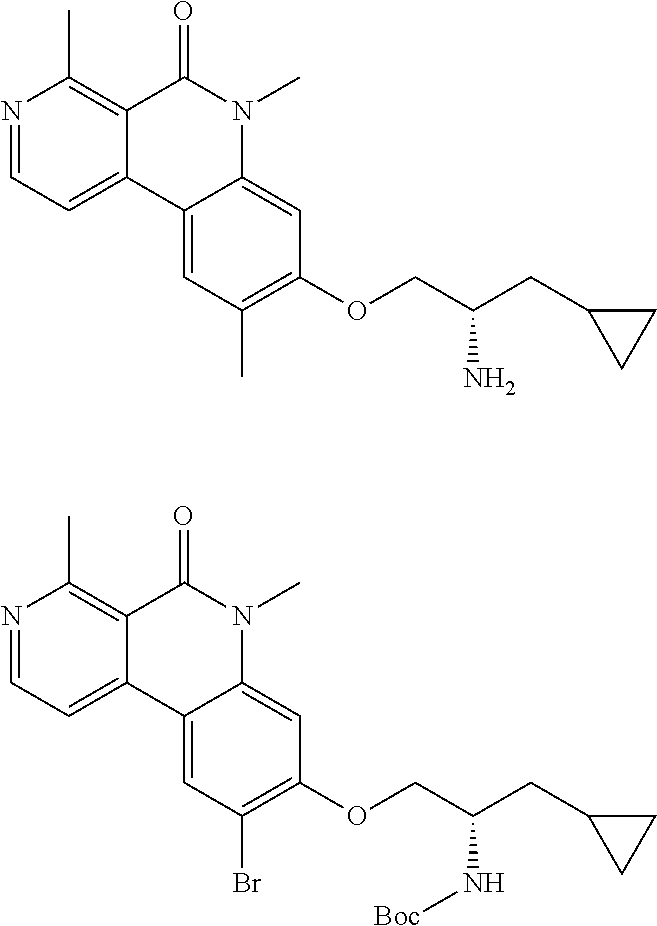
N1=CC=C2C(=C1C)C(=O)N(C)C1=CC(OCC(CC3CC3)N)=C(C)C=C21.N1=CC=C2C(=C1C)C(=O)N(C)C1=CC(OCC(CC3CC3)N[Boc])=C(Br)C=C21
